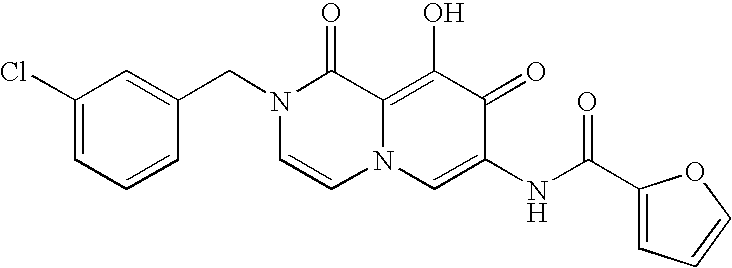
C1(Cl)=CC=CC(CN2C=CN3C(=C(O)C(=O)C(NC(C4=CC=CO4)=O)=C3)C2=O)=C1
